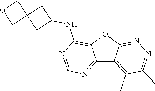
C12=NC=NC(NC3CC4(C3)COC4)=C1OC1=NN=C(C)C(C)=C21
